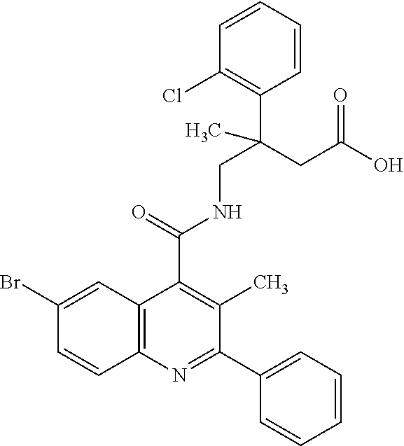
C1=CC2=C(C=C1Br)C(C(=O)NCC(CC(O)=O)(C1=C(Cl)C=CC=C1)C)=C(C)C(C1=CC=CC=C1)=N2
